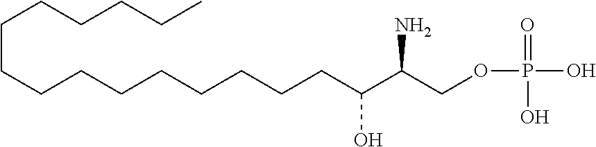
C(CCCCCCCCCC(C(COP(=O)(O)O)N)O)CCCCC
